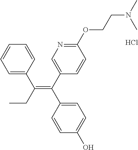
CCC(=C(C1=CC=C(O)C=C1)C1=CN=C(OCCN(C)C)C=C1)C1=CC=CC=C1.Cl
